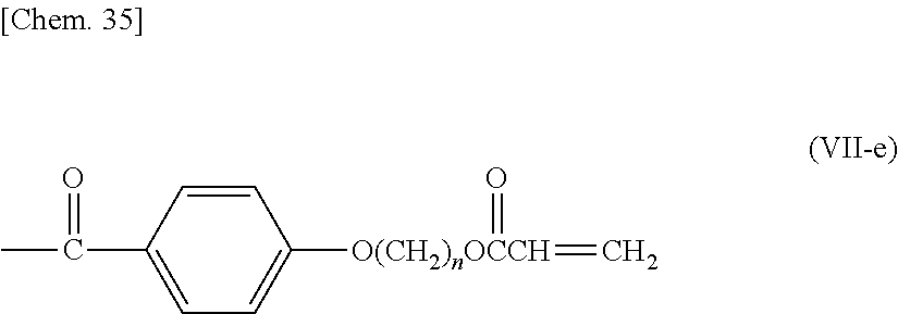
C1=CC(C(C)=O)=CC=C1[O(CH2)nOCCH](=O)=C
